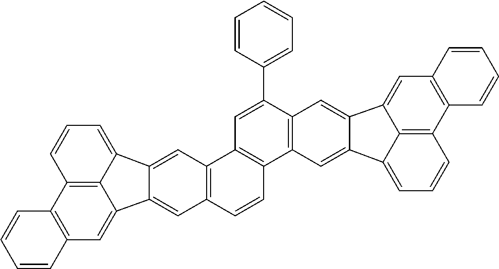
C12=C(C=C3C4=C1C=CC=C4C1=CC4=C(C=CC5=C4C=C(C4=CC=CC=C4)C4=C5C=C5C(=C4)C4=CC6=C(C7=C4C5=CC=C7)C=CC=C6)C=C31)C=CC=C2
